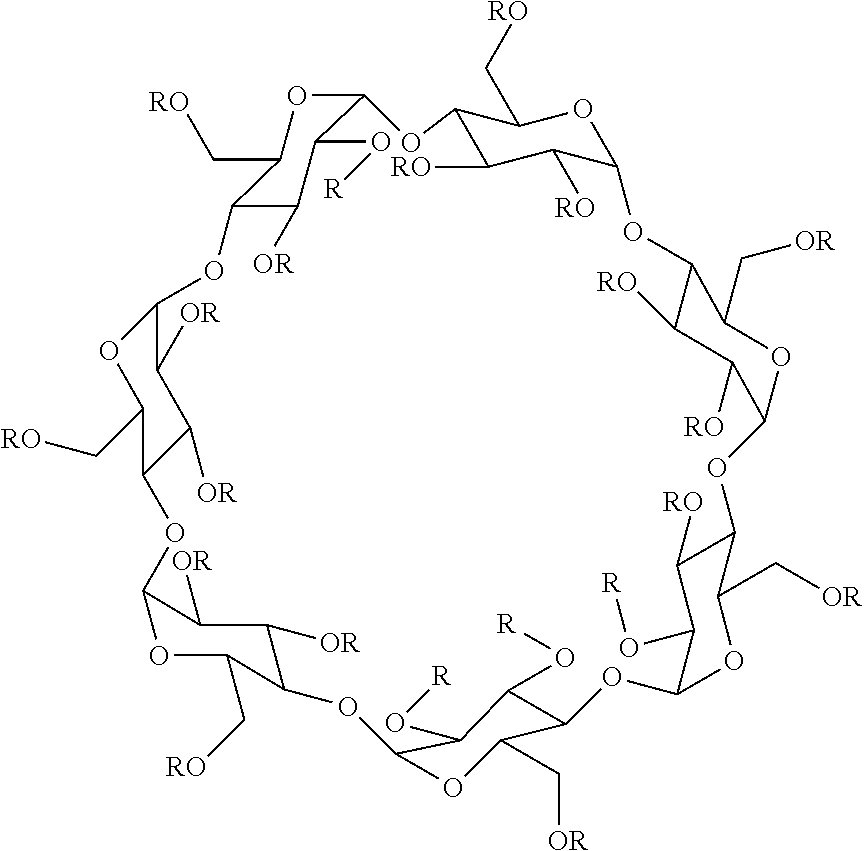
C12C([RO])C([RO])C(OC1C[RO])OC1C([RO])C([RO])C(OC1C[OR])OC1C([RO])C(O[R])C(OC1C[OR])OC1C(C[OR])OC(C(O[R])C1O[R])OC1C(C[RO])OC(C([OR])C1[OR])OC1C(C[RO])OC(C([OR])C1[OR])OC1C(C[RO])OC(C(O[R])C1[OR])O2
